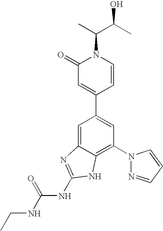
C1=C2C(=C(N3N=CC=C3)C=C1C1=CC(=O)N(C(C(C)O)C)C=C1)NC(NC(NCC)=O)=N2
